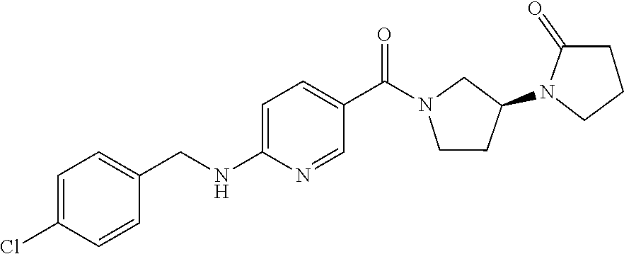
C1=C(Cl)C=CC(CNC2=CC=C(C(N3CCC(N4CCCC4=O)C3)=O)C=N2)=C1
